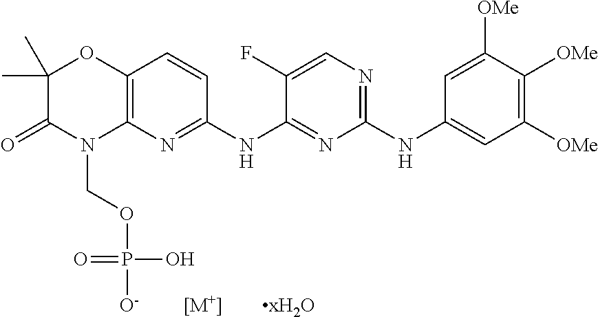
C1(C)(C)C(=O)N(COP([O-])(O)=O)C2=C(O1)C=CC(NC1=NC(NC3=CC([OMe])=C([OMe])C([OMe])=C3)=NC=C1F)=N2.[[M+]].[xH2O]
